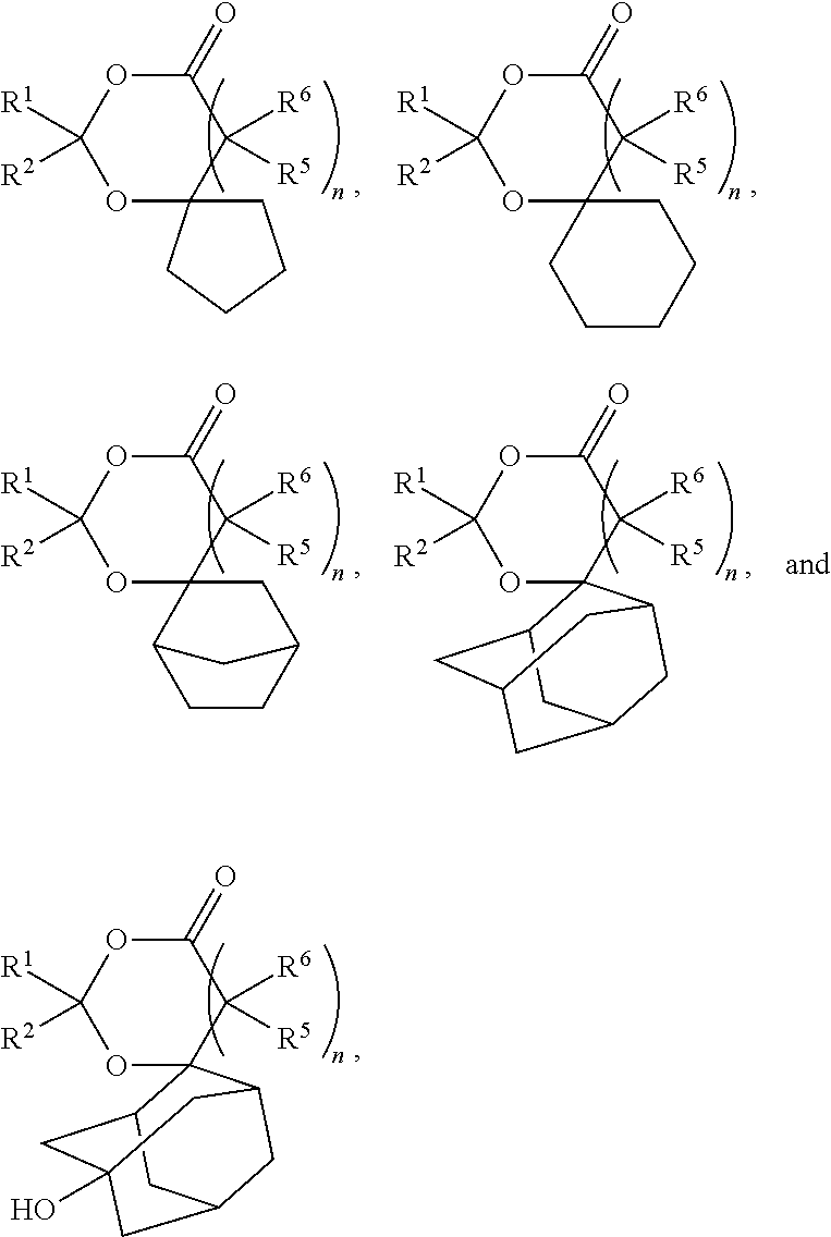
C1(=O)OC([R1])([R2])OC2(C1([R6])[R5])C1CC3(O)CC(CC2C3)C1.C1(=O)OC([R1])([R2])OC2(C1([R6])[R5])CCCC2.C1(=O)OC([R1])([R2])OC2(C1([R6])[R5])CCCCC2.C1(=O)OC([R1])([R2])OC2(C1([R6])[R5])CC1CCC2C1.C1(=O)OC([R1])([R2])OC2(C1([R6])[R5])C1CC3CC(CC2C3)C1
